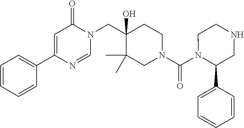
C1(C2=CC(=O)N(CC3(O)C(C)(C)CN(C(N4C(C5=CC=CC=C5)CNCC4)=O)CC3)C=N2)=CC=CC=C1
